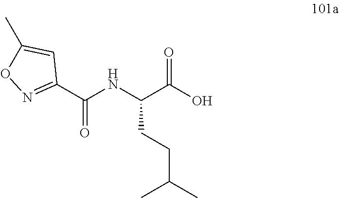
C(C(O)=O)(NC(C1=NOC(C)=C1)=O)CCC(C)C
